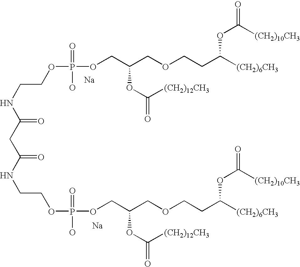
[Na].[Na].N(CCOP(OCC(COCCC([(CH2)6CH3])OC(=O)[(CH2)10CH3])OC(=O)[(CH2)12CH3])(=O)O)C(=O)CC(NCCOP(O)(=O)OCC(COCCC([(CH2)6CH3])OC(=O)[(CH2)10CH3])OC(=O)[(CH2)12CH3])=O
